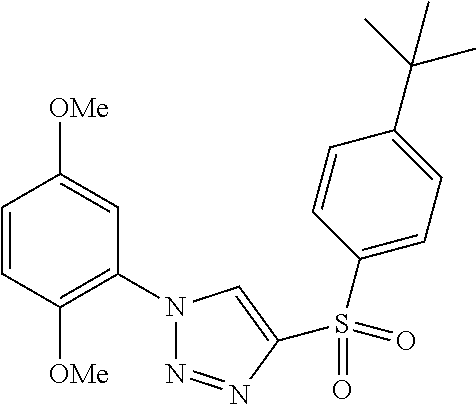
C1=CC([OMe])=C(N2N=NC(S(=O)(C3=CC=C(C(C)(C)C)C=C3)=O)=C2)C=C1[OMe]
